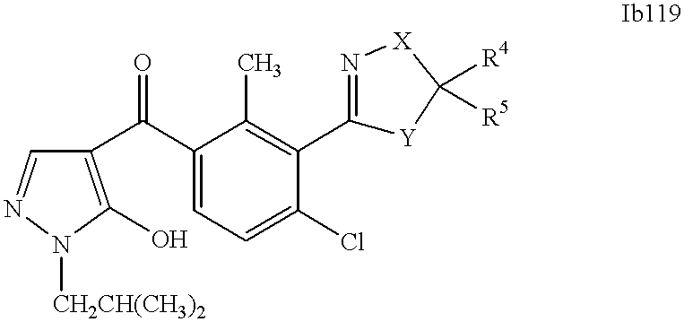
C1(C(C2=CC=C(Cl)C(C3=N[X]C([R4])([R5])[Y]3)=C2C)=O)=C(O)N([CH2CH(CH3)2])N=C1
